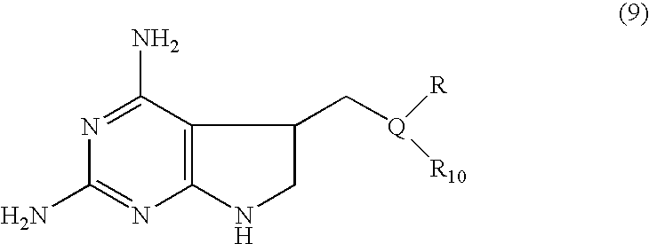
C12=C(C(N)=NC(N)=N1)C(C[Q]([R])[R10])CN2
